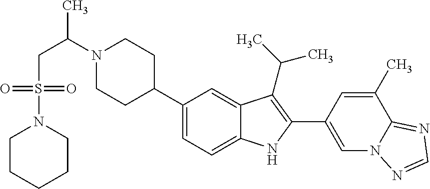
C1(C2CCN(C(C)CS(N3CCCCC3)(=O)=O)CC2)=CC=C2C(=C1)C(C(C)C)=C(C1=CN3C(=NC=N3)C(C)=C1)N2
